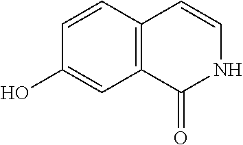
C12=C(C=CC(O)=C1)C=CNC2=O
